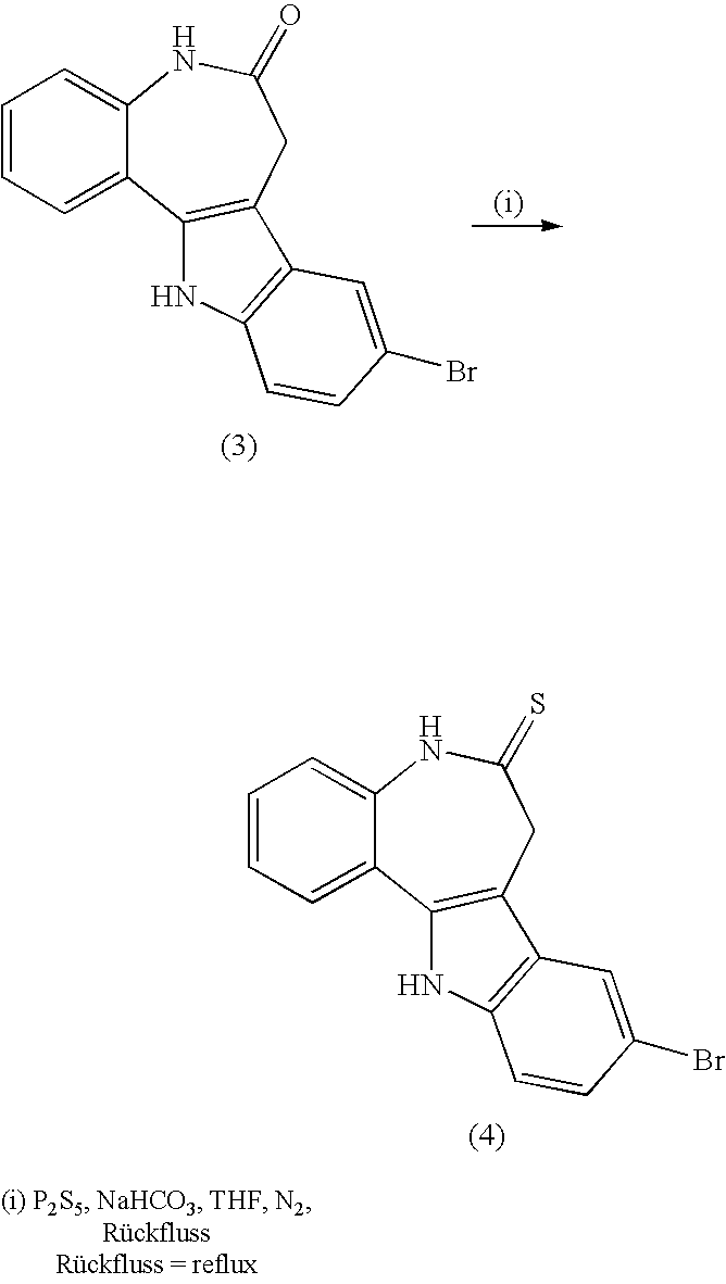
C1=CC=C2C(=C1)NC(=O)CC1=C2NC2=C1C=C(Br)C=C2.C1=CC=C2C(=C1)NC(=S)CC1=C2NC2=C1C=C(Br)C=C2
